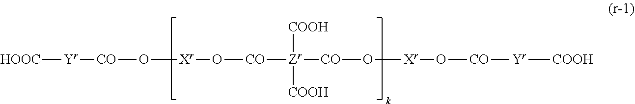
[HOOC][Yr][CO]O[Xr]O[CO][Zr]([CO]O[Xr]O[CO][Yr][COOH])([COOH])[COOH]
